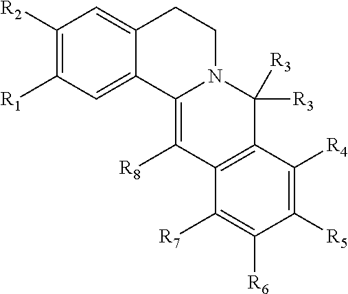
C12=CC([R1])=C([R2])C=C1CCN1C2=C([R8])C2=C(C1([R3])[R3])C([R4])=C([R5])C([R6])=C2[R7]
